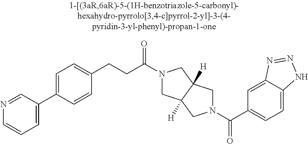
C(=O)(C1=CC=C2C(=C1)N=NN2)N1CC2([H])CN(C(=O)CCC3=CC=C(C4=CC=CN=C4)C=C3)CC2([H])C1
